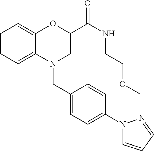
C1=CC=C2C(=C1)OC(C(NCCOC)=O)CN2CC1=CC=C(N2C=CC=N2)C=C1
